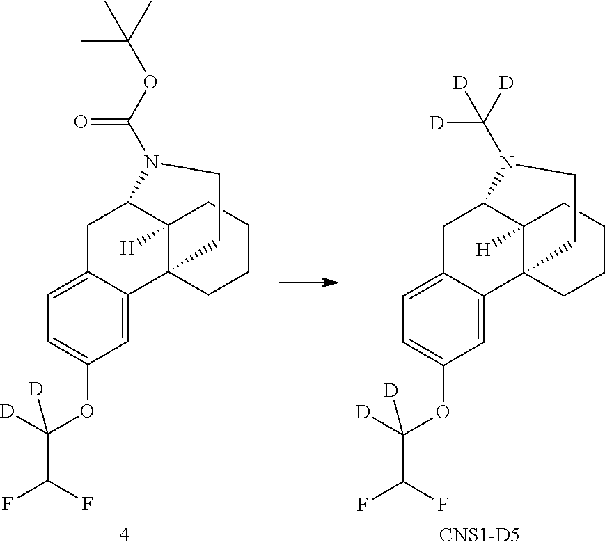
C1=C2C(=CC=C1OC(C(F)F)([D])[D])CC1C3([H])C2(CCCC3)CCN1C(OC(C)(C)C)=O.C1=C2C(=CC=C1OC(C(F)F)([D])[D])CC1C3([H])C2(CCCC3)CCN1C([D])([D])[D].[CNS1-D5]
